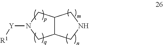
C12C(CN([Y][R1])C1)CNC2
